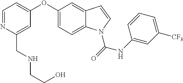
C1(CNCCO)=CC(OC2=CC=C3C(=C2)C=CN3C(NC2=CC([CF3])=CC=C2)=O)=CC=N1
